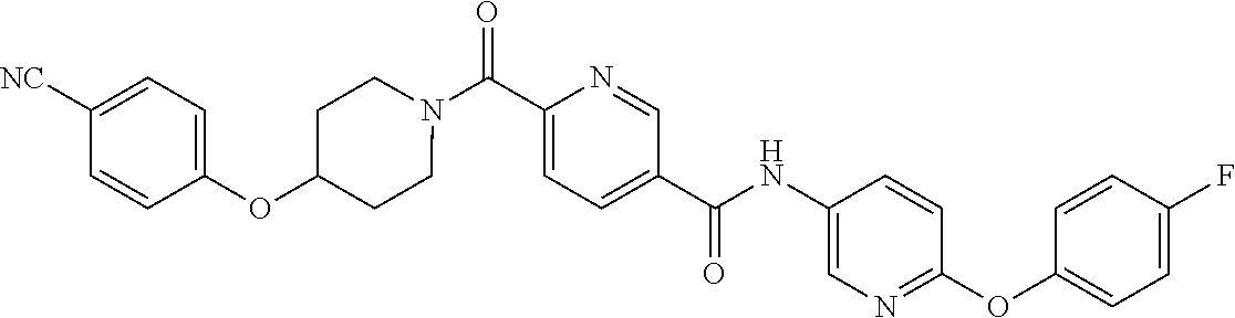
N(C(C1=CC=C(C(=O)N2CCC(OC3=CC=C([CN])C=C3)CC2)N=C1)=O)C1=CN=C(OC2=CC=C(F)C=C2)C=C1
